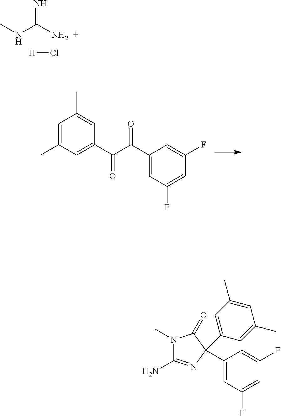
CNC(N)=N.[H]Cl.C1=C(C)C=C(C(C(=O)C2=CC(F)=CC(F)=C2)=O)C=C1C.C1(C2(C3=CC(C)=CC(C)=C3)N=C(N)N(C)C2=O)=CC(F)=CC(F)=C1
